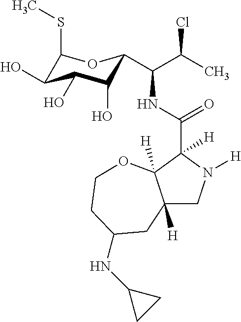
C12([H])CN([H])C(C(NC(C(C)Cl)C3C(O)C(O)C(O)C(SC)O3)=O)([H])C1([H])OCCC(NC1CC1)C2
